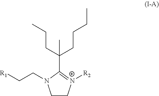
C1C[N+]([R2])=C(C(CCC)(CCCC)C)N1CC[R1]
